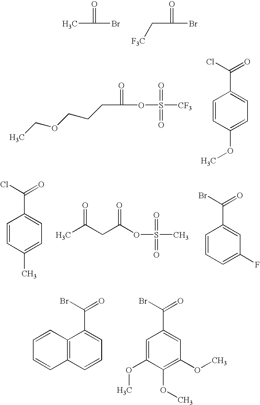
CC(=O)Br.C(C(=O)Br)[F3C].CCOCCCC(=O)OS([CF3])(=O)=O.C1=CC(OC)=CC=C1C(=O)Cl.C1=CC(C)=CC=C1C(=O)Cl.O(S(C)(=O)=O)C(CC(C)=O)=O.C1=CC=C(F)C=C1C(=O)Br.C12=C(C=CC=C1C(=O)Br)C=CC=C2.C1=C(OC)C(OC)=C(OC)C=C1C(=O)Br
